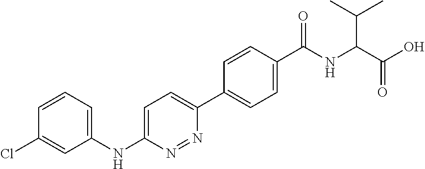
C1(NC2=CC=C(C3=CC=C(C(NC(C(O)=O)C(C)C)=O)C=C3)N=N2)=CC=CC(Cl)=C1
